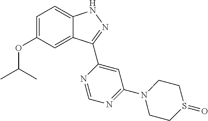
C12=CC(OC(C)C)=CC=C1NN=C2C1=CC(N2CCS(=O)CC2)=NC=N1
